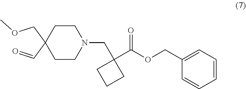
C1=CC=CC=C1COC(C1(CN2CCC(C=O)(COC)CC2)CCC1)=O
